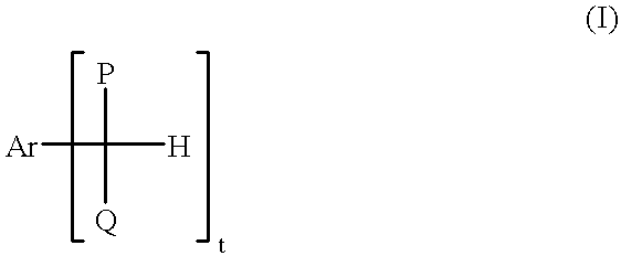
[Ar]C(P)([Q])[H]
